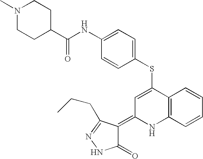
S(C1=CC(=C2C(=O)NN=C2CCC)NC2=C1C=CC=C2)C1=CC=C(NC(C2CCN(C)CC2)=O)C=C1
